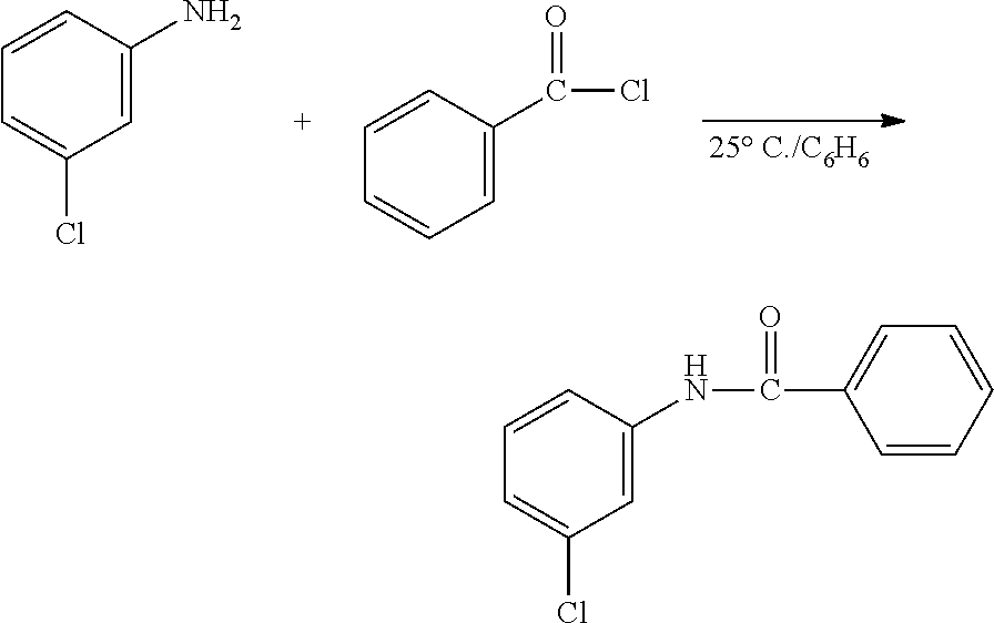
C1=C(N)C=CC=C1Cl.C1=C(C(=O)Cl)C=CC=C1.C1=C(NC(=O)C2=CC=CC=C2)C=CC=C1Cl
